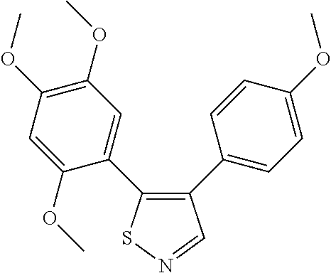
C1=C(OC)C(C2=C(C3=CC=C(OC)C=C3)C=NS2)=CC(OC)=C1OC
